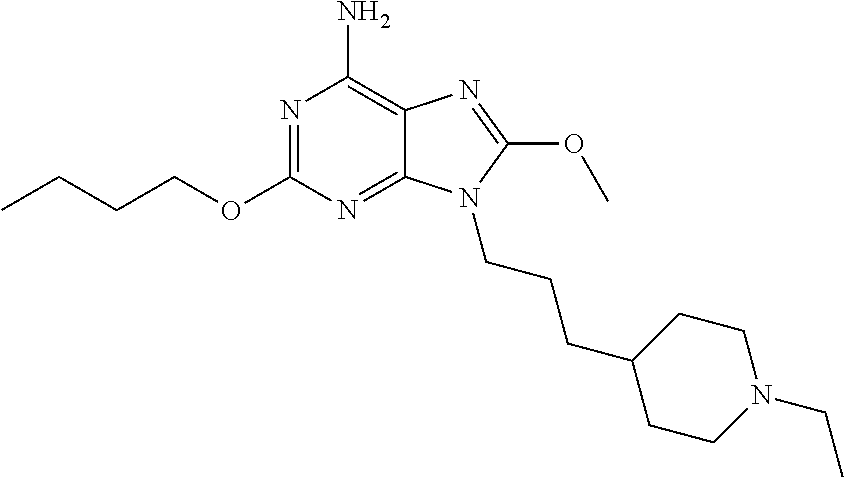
N1=C(OCCCC)N=C2C(=C1N)N=C(OC)N2CCCC1CCN(CC)CC1
